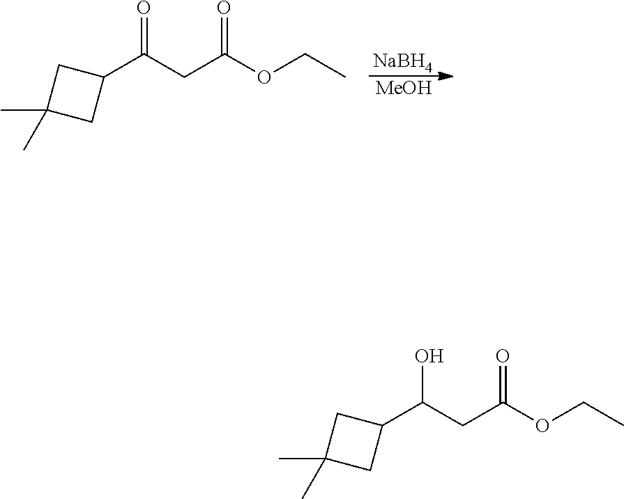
C(C(OCC)=O)C(C1CC(C)(C)C1)O.C(C(OCC)=O)C(C1CC(C)(C)C1)=O.[NaBH4].[MeOH]
